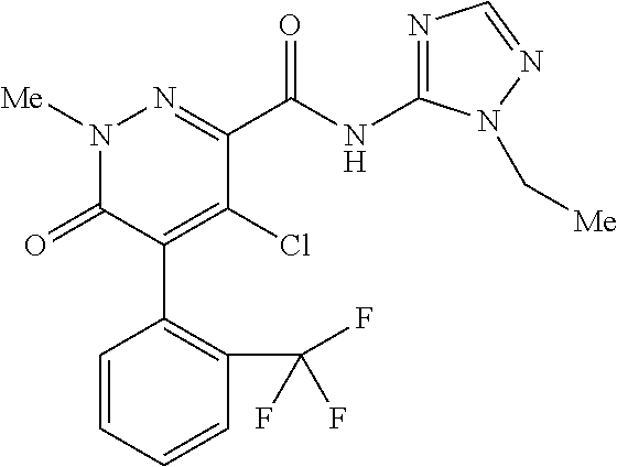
C1(C(NC2=NC=NN2C[Me])=O)=NN([Me])C(=O)C(C2=C(C(F)(F)F)C=CC=C2)=C1Cl
